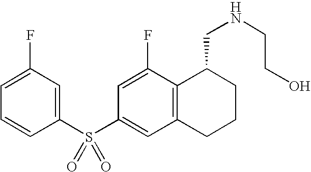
C1(S(C2=CC3=C(C(F)=C2)C(CNCCO)CCC3)(=O)=O)=CC(F)=CC=C1
